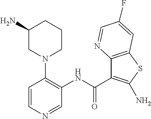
C1=CN=CC(NC(C2=C(N)SC3=C2N=CC(F)=C3)=O)=C1N1CCCC(N)C1
